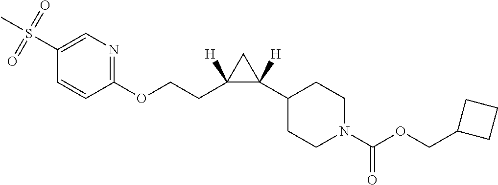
S(C1=CN=C(OCCC2([H])C([H])(C3CCN(C(OCC4CCC4)=O)CC3)C2)C=C1)(C)(=O)=O
